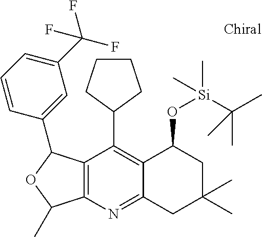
C1CCC(C2=C3C(=NC4=C2C(C2=CC(C(F)(F)F)=CC=C2)OC4C)CC(C)(C)CC3O[Si](C)(C(C)(C)C)C)C1
